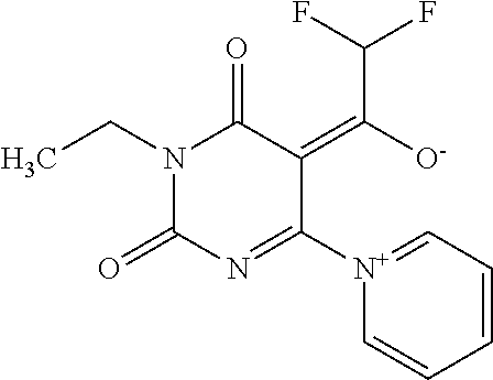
C1(=C([O-])C(F)F)C([N+]2=CC=CC=C2)=NC(=O)N(CC)C1=O
